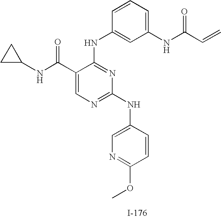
C1(C(NC2CC2)=O)=CN=C(NC2=CN=C(OC)C=C2)N=C1NC1=CC(NC(C=C)=O)=CC=C1
